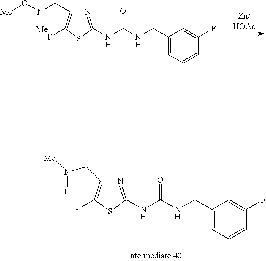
N(C(NC1=NC(CN([Me])[H])=C(F)S1)=O)CC1=CC=CC(F)=C1.N(C(NC1=NC(CN([Me])O[Me])=C(F)S1)=O)CC1=CC=CC(F)=C1
